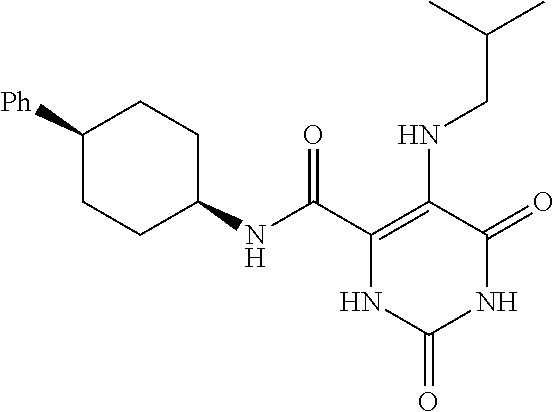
C(C1=C(NCC(C)C)C(=O)NC(=O)N1)(=O)NC1CCC([Ph])CC1
